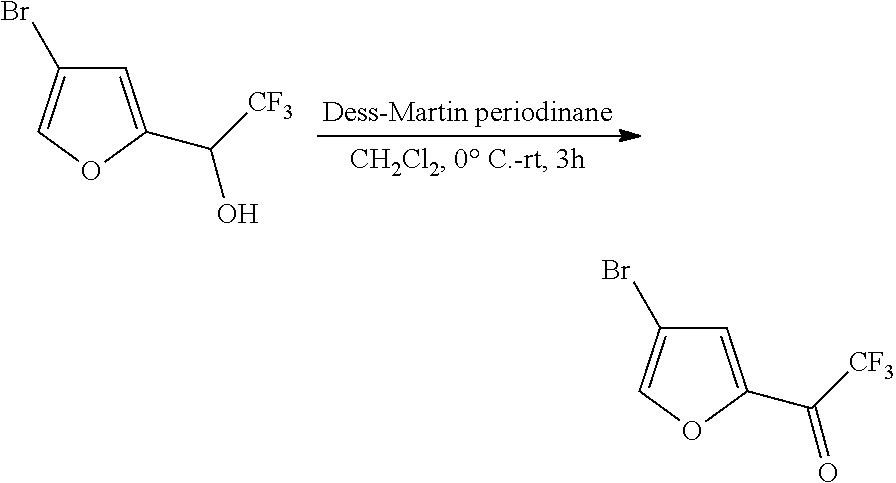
C1=C(C(=O)[CF3])OC=C1Br.C1=C(C(O)[CF3])OC=C1Br
